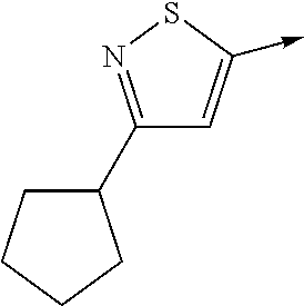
C1(C2CCCC2)=NSC(->C)=C1
